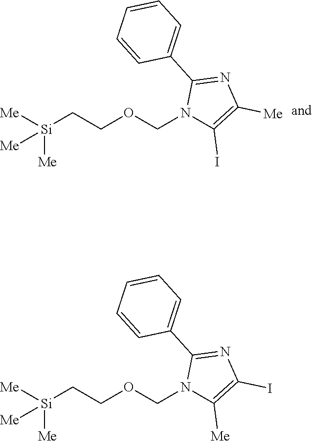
[Me][Si](CCOCN1C(I)=C([Me])N=C1C1=CC=CC=C1)([Me])[Me].[Me][Si](CCOCN1C([Me])=C(I)N=C1C1=CC=CC=C1)([Me])[Me]
